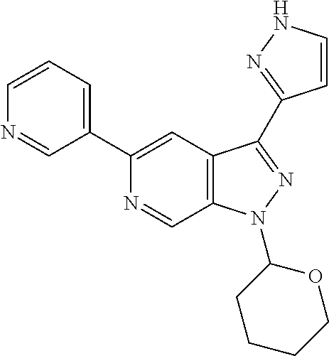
C1(C2=CC3=C(C=N2)N(C2CCCCO2)N=C3C2=NNC=C2)=CC=CN=C1
